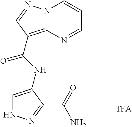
N1C=C(NC(=O)C2=C3N(C=CC=N3)N=C2)C(C(=O)N)=N1
